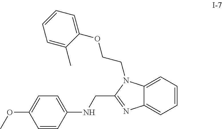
C1=CC(NCC2=NC3=CC=CC=C3N2CCOC2=CC=CC=C2C)=CC=C1OC
